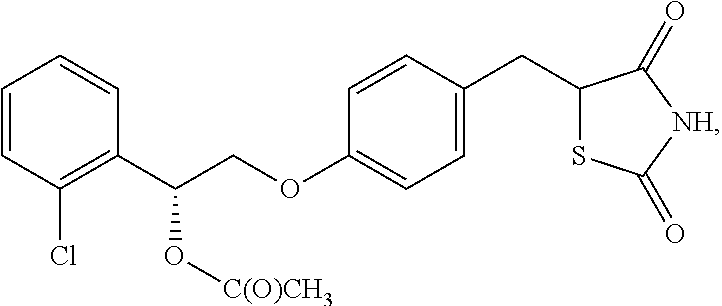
C1=CC(Cl)=C(C(COC2=CC=C(CC3SC(=O)[NH]C3=O)C=C2)O[C(O)CH3])C=C1
